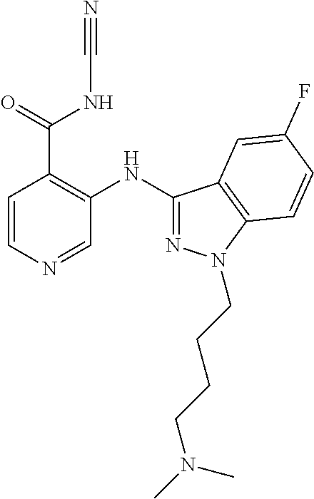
C1(NC2=NN(CCCCN(C)C)C3=C2C=C(F)C=C3)=C(C(=O)NC#N)C=CN=C1
